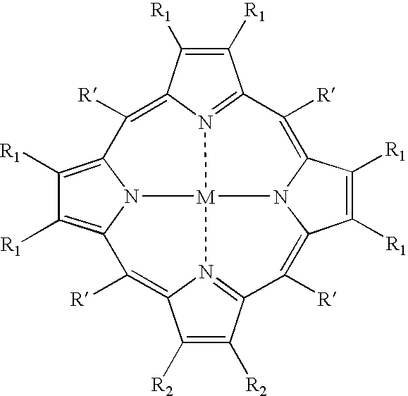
C1([R1])=C2N3C(=C1[R1])C([R])=C1C([R2])=C([R2])C4=N1[M]31N3=C(C([R1])=C([R1])C3=C2[R])C([R])=C2C([R1])=C([R1])C(=C4[R])N21
